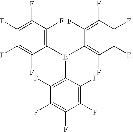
C1(B(C2=C(F)C(F)=C(F)C(F)=C2F)C2=C(F)C(F)=C(F)C(F)=C2F)=C(F)C(F)=C(F)C(F)=C1F
